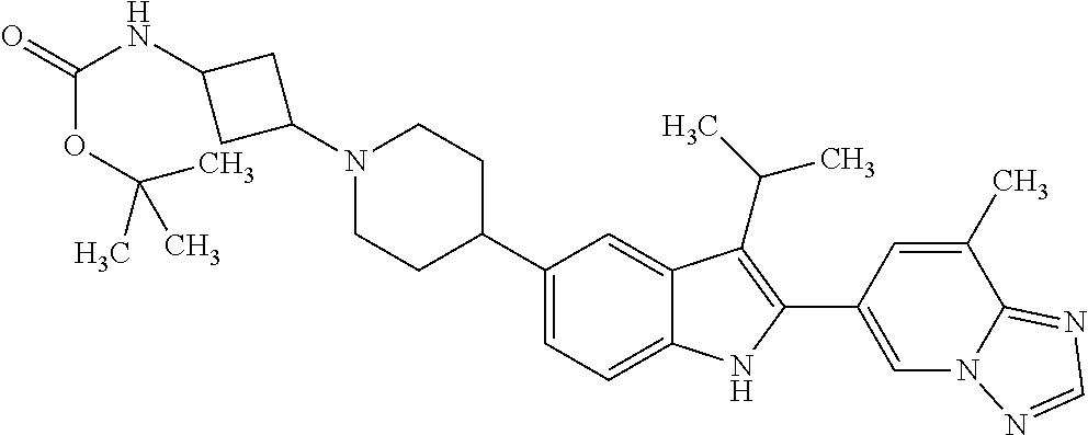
C1(N2CCC(C3=CC=C4C(=C3)C(C(C)C)=C(C3=CN5C(=NC=N5)C(C)=C3)N4)CC2)CC(NC(=O)OC(C)(C)C)C1
